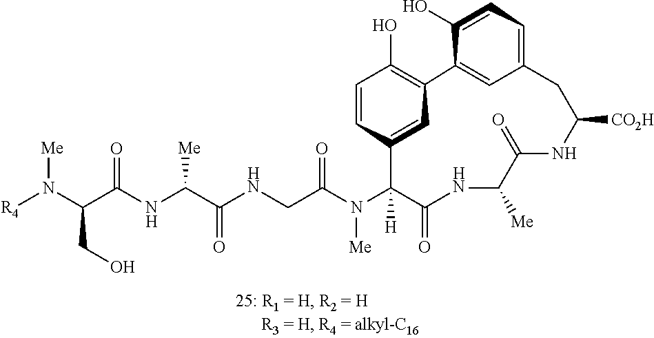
[R4]N(C(C(NC(C(NCC(N(C1([H])C(=O)NC([Me])C(=O)NC([CO2H])CC2=CC=C(O)C(=C2)C2=C(O)C=CC1=C2)[Me])=O)=O)[Me])=O)CO)[Me]
